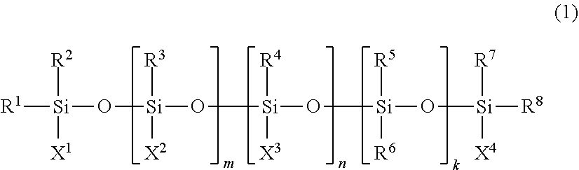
[R1][Si]([R2])([X1])O[Si]([R3])([X2])O[Si]([R4])([X3])O[Si]([R5])([R6])O[Si]([R8])([R7])[X4]
